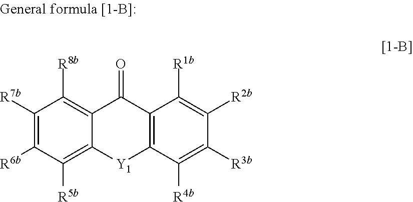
C1([R7b])=C([R6b])C([R5b])=C2C(=C1[R8b])C(=O)C1=C(C([R4b])=C([R3b])C([R2b])=C1[R1b])[Y1]2
